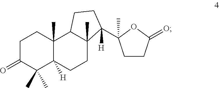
C1C(=O)C(C)(C)C2([H])C(C)(C1)C1C(C)(CC2)C(C2(C)CCC(=O)O2)([H])CC1
